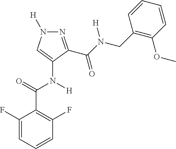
N1=C(C(N([H])CC2=C(OC)C=CC=C2)=O)C(N([H])C(C2=C(F)C=CC=C2F)=O)=CN1[H]
